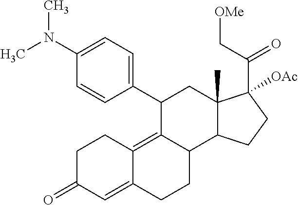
C1C(=O)C=C2C(=C3C(CC2)C2C(C)(CC3C3=CC=C(N(C)C)C=C3)C([OAc])(C(C[OMe])=O)CC2)C1
